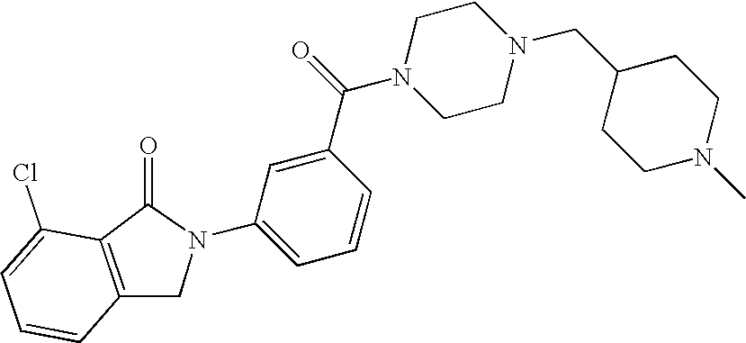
C1CN(CC2CCN(C)CC2)CCN1C(C1=CC(N2CC3=C(C(Cl)=CC=C3)C2=O)=CC=C1)=O
